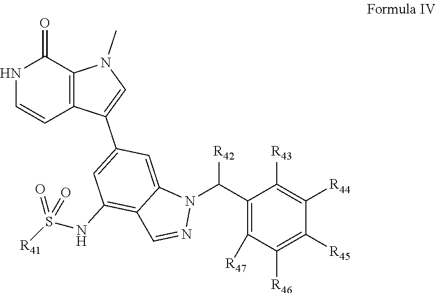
N1C=CC2=C(C1=O)N(C)C=C2C1=CC(NS([R41])(=O)=O)=C2C(=C1)N(C(C1=C([R47])C([R46])=C([R45])C([R44])=C1[R43])[R42])N=C2
